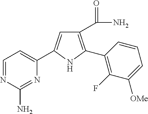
C1(C(=O)N)=C(C2=C(F)C([OMe])=CC=C2)NC(C2=CC=NC(N)=N2)=C1
